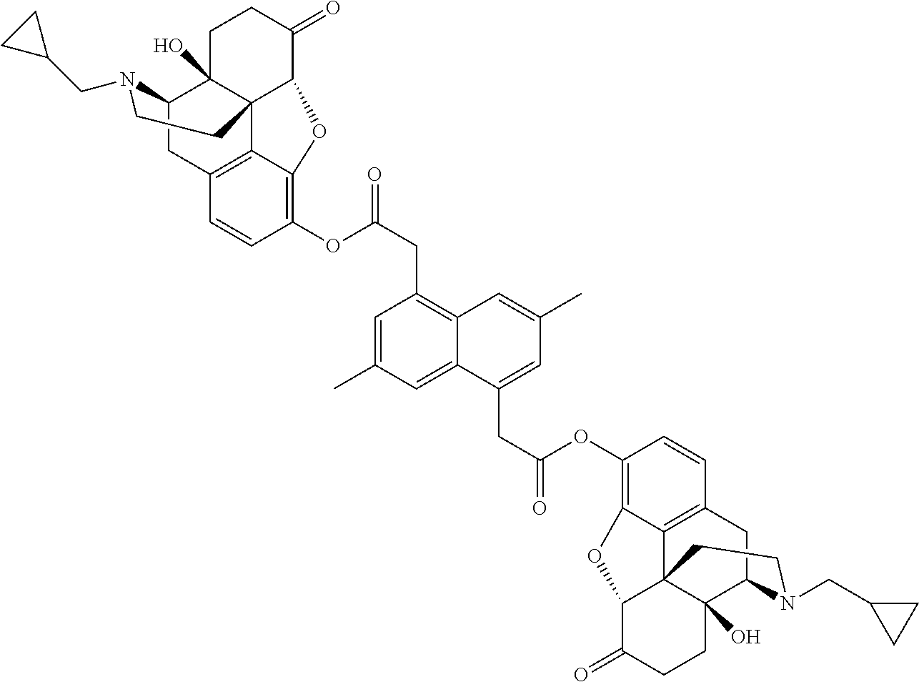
C12CC3=C4C5(C1(O)CCC(=O)C5OC4=C(OC(CC1=C4C(=CC(C)=C1)C(CC(=O)OC1=C5C6=C(C=C1)CC1C7(O)C6(C(C(=O)CC7)O5)CCN1CC1CC1)=CC(C)=C4)=O)C=C3)CCN2CC1CC1
